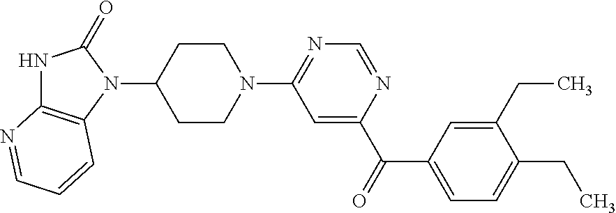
N1C2=C(N(C3CCN(C4=NC=NC(C(C5=CC=C(CC)C(CC)=C5)=O)=C4)CC3)C1=O)C=CC=N2
